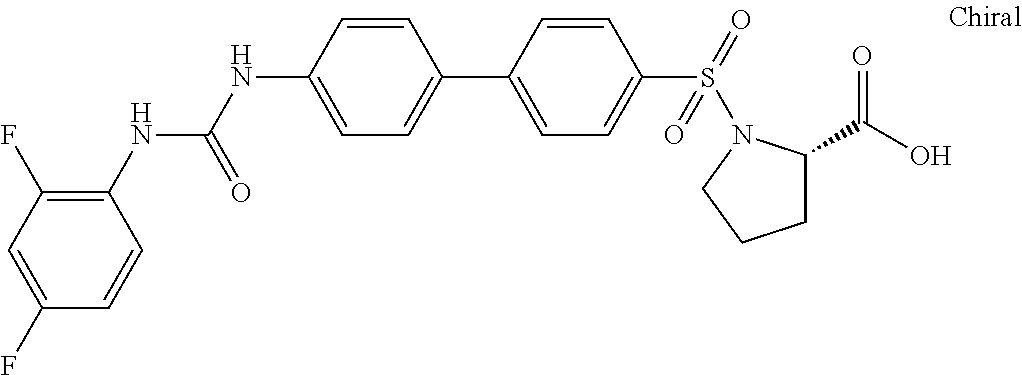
C1(NC(NC2=CC=C(C3=CC=C(S(=O)(=O)N4C(C(O)=O)CCC4)C=C3)C=C2)=O)=C(F)C=C(F)C=C1
